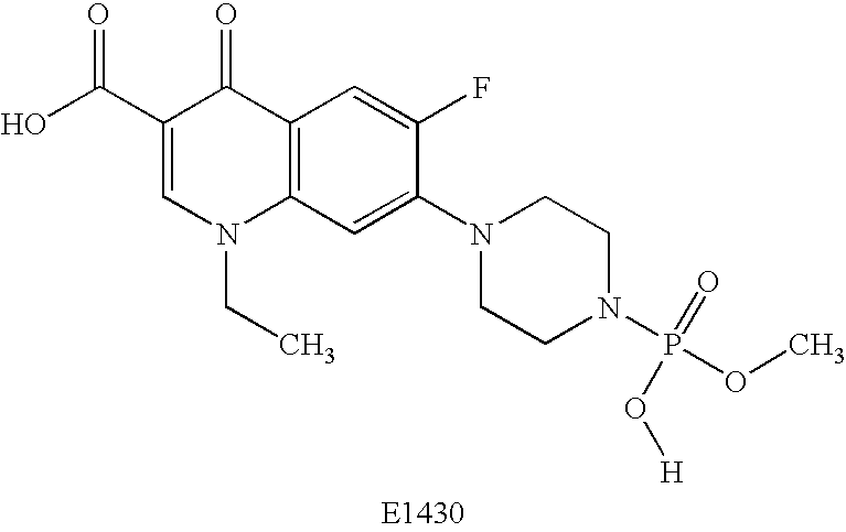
OC(C1=CN(CC)C2=C(C1=O)C=C(F)C(N1CCN(P(OC)(=O)O[H])CC1)=C2)=O
